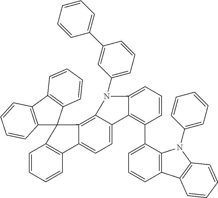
C1=CC=CC2=C1C1(C3=C4C(=CC=C23)C2=C(C3=CC=CC5=C3N(C3=CC=CC=C3)C3=C5C=CC=C3)C=CC=C2N4C2=CC=CC(C3=CC=CC=C3)=C2)C2=C(C3=C1C=CC=C3)C=CC=C2
